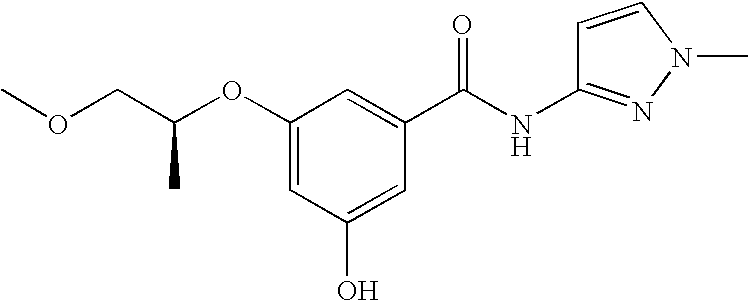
O(C1=CC(O)=CC(C(NC2=NN(C)C=C2)=O)=C1)C(COC)C
